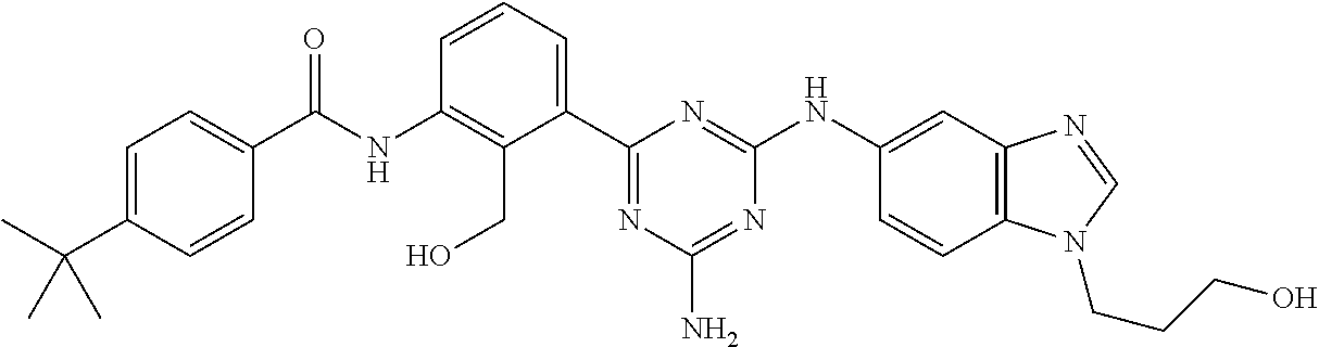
C(NC1=C(CO)C(C2=NC(N)=NC(NC3=CC4=C(C=C3)N(CCCO)C=N4)=N2)=CC=C1)(=O)C1=CC=C(C(C)(C)C)C=C1
